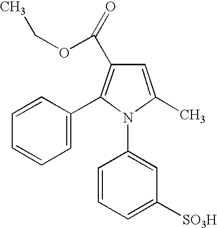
C1(C)=CC(C(=O)OCC)=C(C2=CC=CC=C2)N1C1=CC([SO3H])=CC=C1
